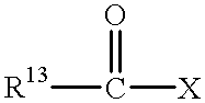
[R13]C([X])=O
